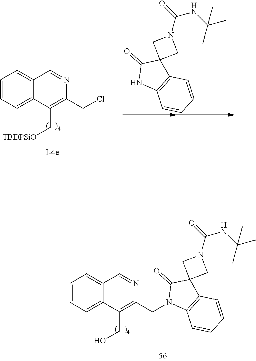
C1=CC=C2C(=C1)C=NC(CCl)=C2C[TBDPSiO].N1C2=C(C3(C1=O)CN(C(NC(C)(C)C)=O)C3)C=CC=C2.N1(CC2=C(CO)C3=CC=CC=C3C=N2)C2=C(C=CC=C2)C2(C1=O)CN(C(NC(C)(C)C)=O)C2
